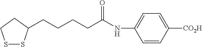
S1SC(CCCCC(=O)NC2=CC=C([CO2H])C=C2)CC1
